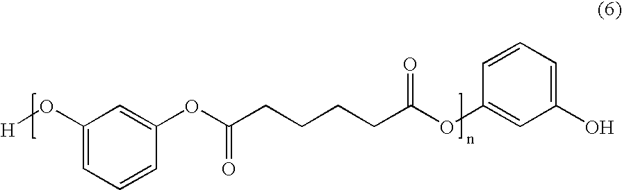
C1(O[H])=CC=CC(OC(CCCCC(OC2=CC(O)=CC=C2)=O)=O)=C1
